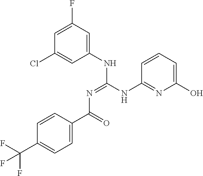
C1=CC(C(=O)N=C(NC2=CC(F)=CC(Cl)=C2)NC2=NC(O)=CC=C2)=CC=C1C(F)(F)F
